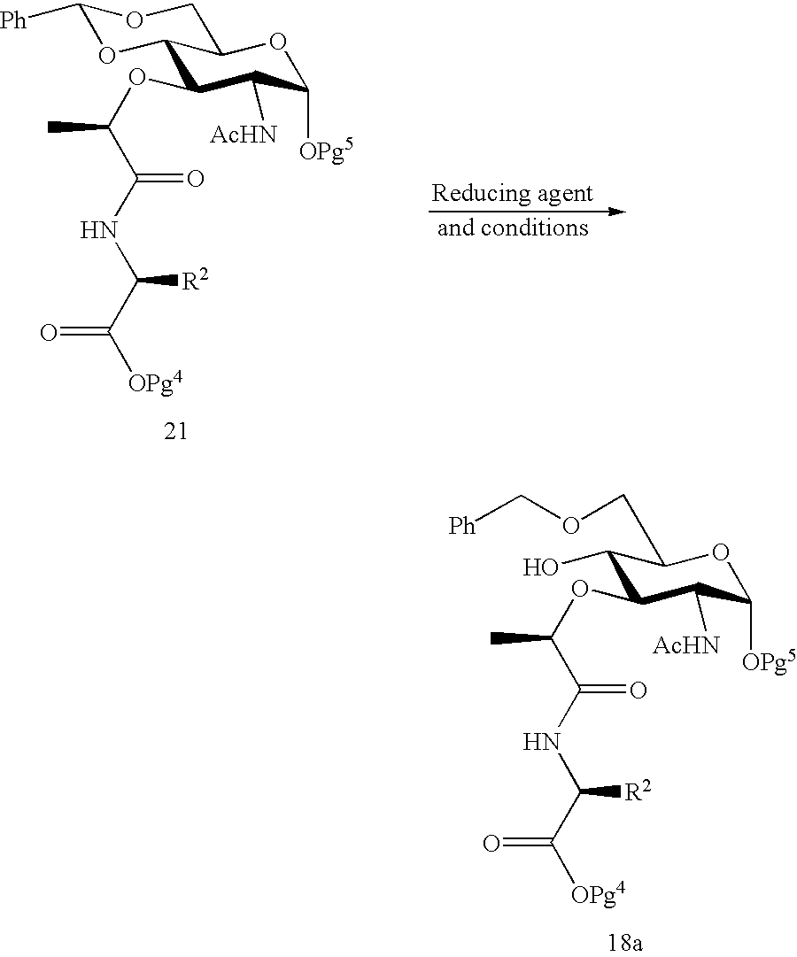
C1(OC(C(NC(C([OPg4])=O)[R2])=O)C)C([AcHN])C([OPg5])OC(COC[Ph])C1O.C1(OC(C(NC(C([OPg4])=O)[R2])=O)C)C([AcHN])C([OPg5])OC2C1OC([Ph])OC2
